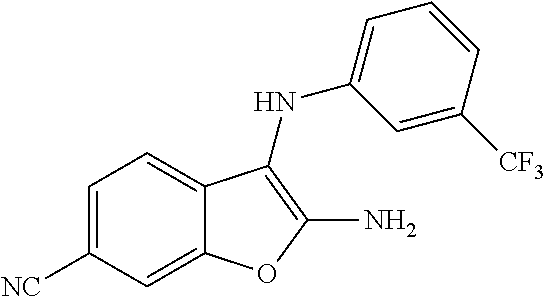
C12=CC([NC])=CC=C1C(NC1=CC=CC([CF3])=C1)=C(N)O2
